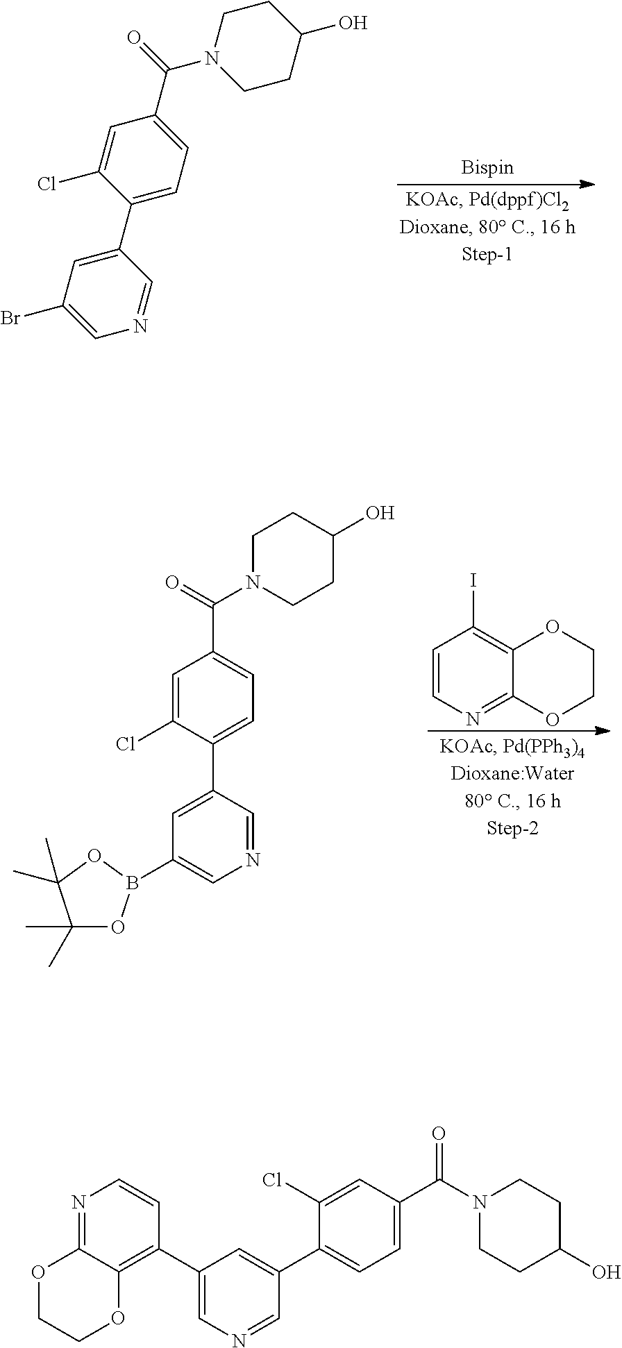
C1=C(Cl)C(C2=CC(Br)=CN=C2)=CC=C1C(=O)N1CCC(O)CC1.C1N(C(C2=CC=C(C3=CC(B4OC(C)(C)C(C)(C)O4)=CN=C3)C(Cl)=C2)=O)CCC(O)C1.C1=CN=C2C(=C1I)OCCO2.N1=C2C(=C(C3=CN=CC(C4=CC=C(C(N5CCC(O)CC5)=O)C=C4Cl)=C3)C=C1)OCCO2
